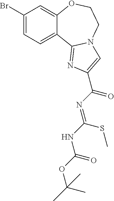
C1(Br)=CC=C2C(=C1)OCCN1C2=NC(C(N=C(NC(OC(C)(C)C)=O)SC)=O)=C1
